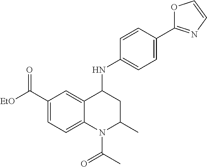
C1=C2C(=CC=C1C([EtO])=O)N(C(C)=O)C(C)CC2NC1=CC=C(C2=NC=CO2)C=C1
